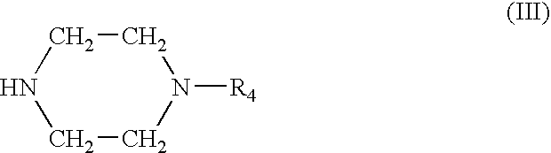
C1NCCN([R4])C1
